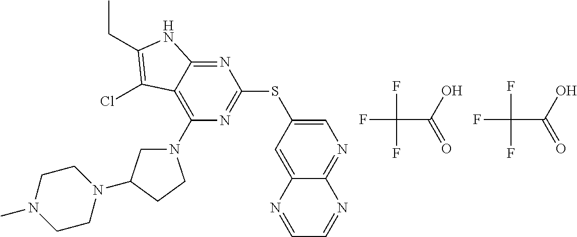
N1=C2C(=C(N3CC(N4CCN(C)CC4)CC3)N=C1SC1=CN=C3C(=C1)N=CC=N3)C(Cl)=C(CC)N2.FC(C(=O)O)(F)F.FC(C(=O)O)(F)F
